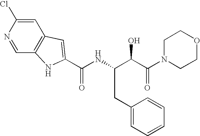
C1=C(Cl)N=CC2=C1C=C(C(NC(C(C(=O)N1CCOCC1)O)CC1=CC=CC=C1)=O)N2
